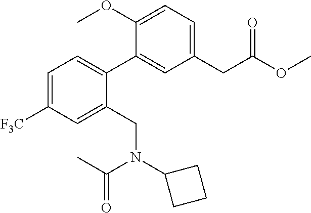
C1(CC(OC)=O)=CC=C(OC)C(C2=CC=C([F3C])C=C2CN(C2CCC2)C(C)=O)=C1
